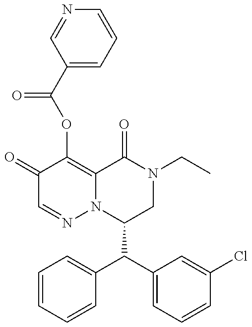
C1(C(C2=CC=CC(Cl)=C2)C2=CC=CC=C2)CN(CC)C(=O)C2=C(OC(C3=CC=CN=C3)=O)C(=O)C=NN12
